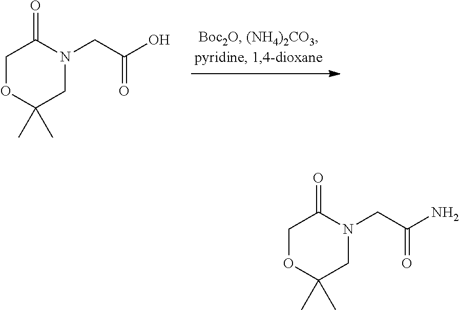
C1OC(C)(C)CN(CC(=O)O)C1=O.C1OC(C)(C)CN(CC(=O)N)C1=O
